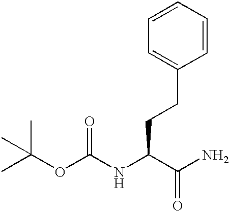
CC(C)(OC(NC(C(=O)N)CCC1=CC=CC=C1)=O)C
